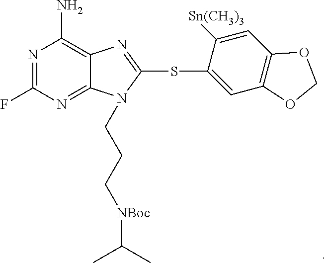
N1=C(F)N=C2C(=C1N)N=C(SC1=CC3=C(C=C1[Sn(CH3)3])OCO3)N2CCC[NBoc]C(C)C
